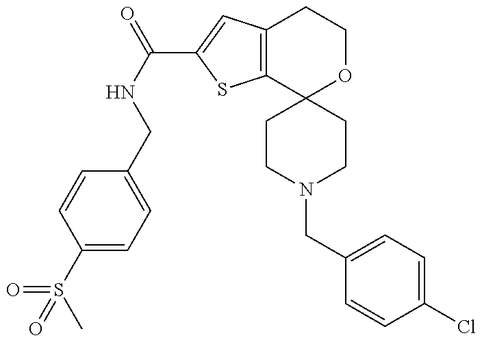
C1(S(=O)(C)=O)=CC=C(CNC(=O)C2=CC3=C(S2)C2(OCC3)CCN(CC3=CC=C(Cl)C=C3)CC2)C=C1
